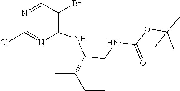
N1=CC(Br)=C(NC(CNC(OC(C)(C)C)=O)C(CC)C)N=C1Cl
